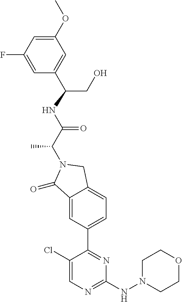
C1(=O)C2=CC(C3=NC(NN4CCOCC4)=NC=C3Cl)=CC=C2CN1C(C(NC(CO)C1=CC(OC)=CC(F)=C1)=O)C
